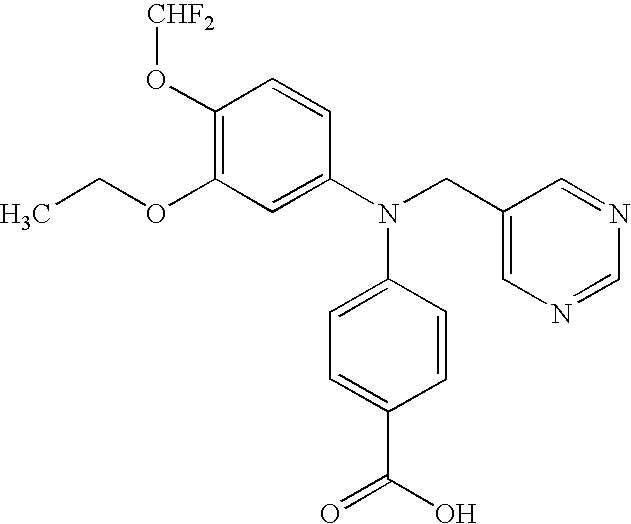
C1(O[CHF2])=C(OCC)C=C(N(CC2=CN=CN=C2)C2=CC=C(C(O)=O)C=C2)C=C1
